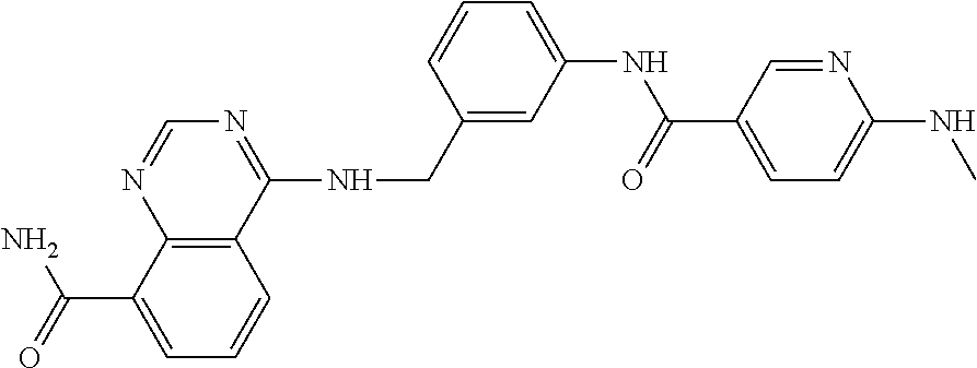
C12=C(C(NCC3=CC(NC(=O)C4=CC=C(NC)N=C4)=CC=C3)=NC=N1)C=CC=C2C(=O)N
